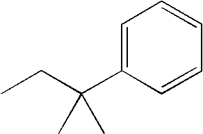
CCC(C1=CC=CC=C1)(C)C
